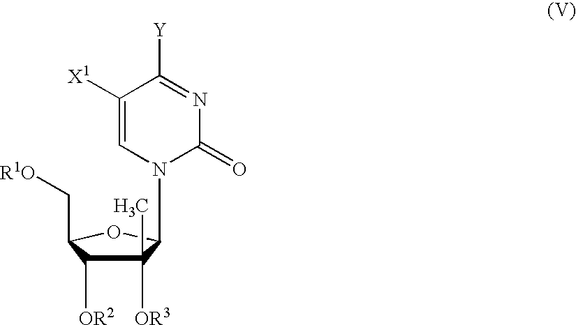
N1(C2C([OR3])(C)C([OR2])C(C[R1O])O2)C(=O)N=C([Y])C([X1])=C1
